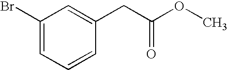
BrC1=CC=CC(CC(OC)=O)=C1
